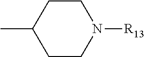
C1CN([R13])CCC1C
